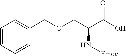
C1=CC=CC(COCC(C(O)=O)N[Fmoc])=C1
